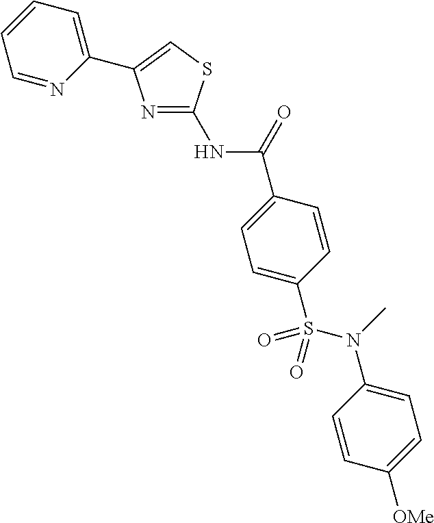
N1=C(NC(=O)C2=CC=C(S(N(C3=CC=C([OMe])C=C3)C)(=O)=O)C=C2)SC=C1C1=CC=CC=N1
